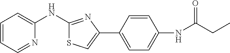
C1=CC=NC(NC2=NC(C3=CC=C(NC(CC)=O)C=C3)=CS2)=C1
